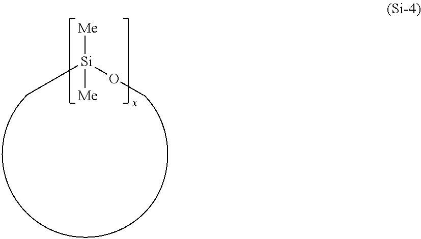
[Si](OC)(C)([Me])[Me]
